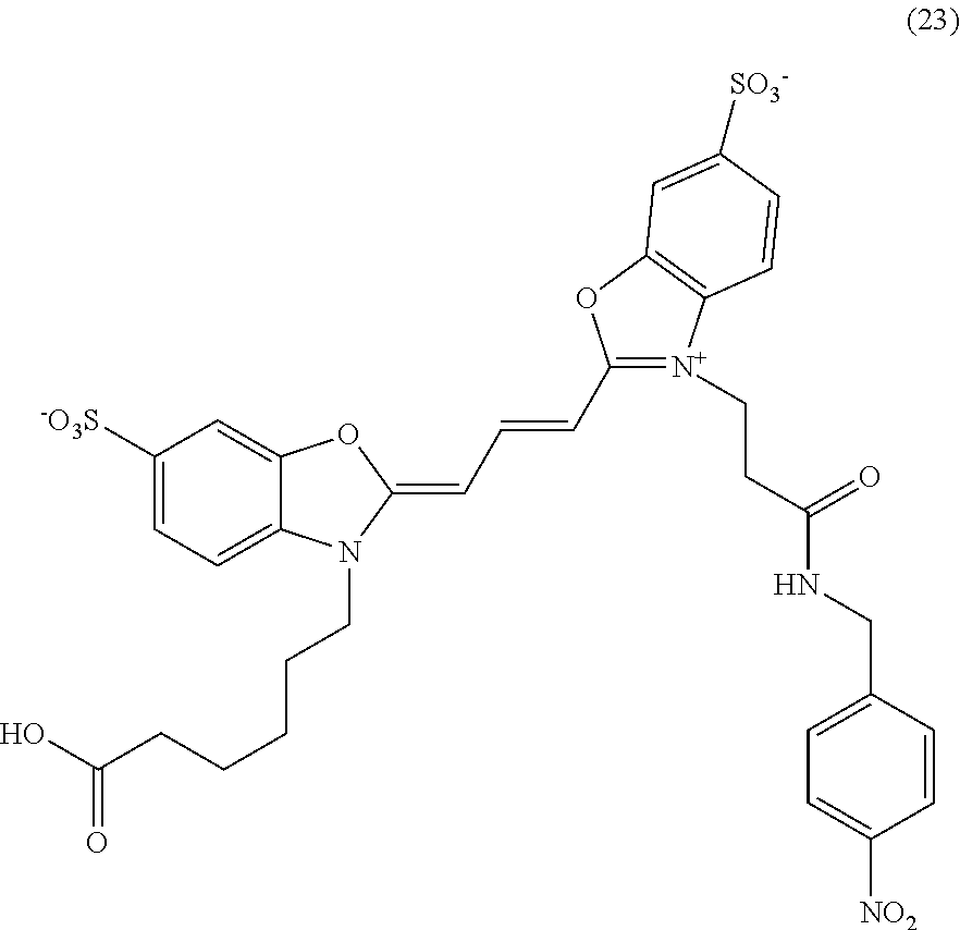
C1(C=CC=C2OC3=CC([-O3S])=CC=C3N2CCCCCC(O)=O)=[N+](CCC(NCC2=CC=C([NO2])C=C2)=O)C2=C(O1)C=C([SO3-])C=C2
